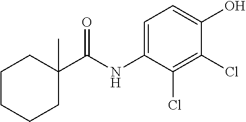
C1CCCC(C)(C(NC2=CC=C(O)C(Cl)=C2Cl)=O)C1
